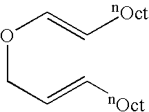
O(CC=C[nOct])C=C[nOct]
